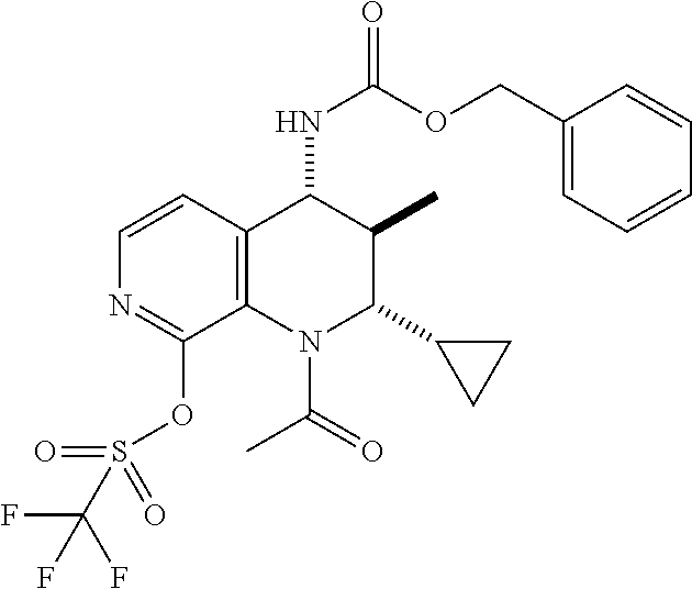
C12=C(C(NC(=O)OCC3=CC=CC=C3)C(C)C(C3CC3)N1C(C)=O)C=CN=C2OS(C(F)(F)F)(=O)=O
